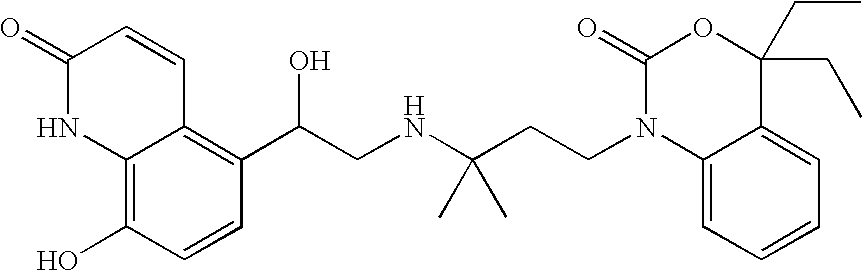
C12=C(O)C=CC(C(CNC(CCN3C4=CC=CC=C4C(CC)(CC)OC3=O)(C)C)O)=C1C=CC(=O)N2
